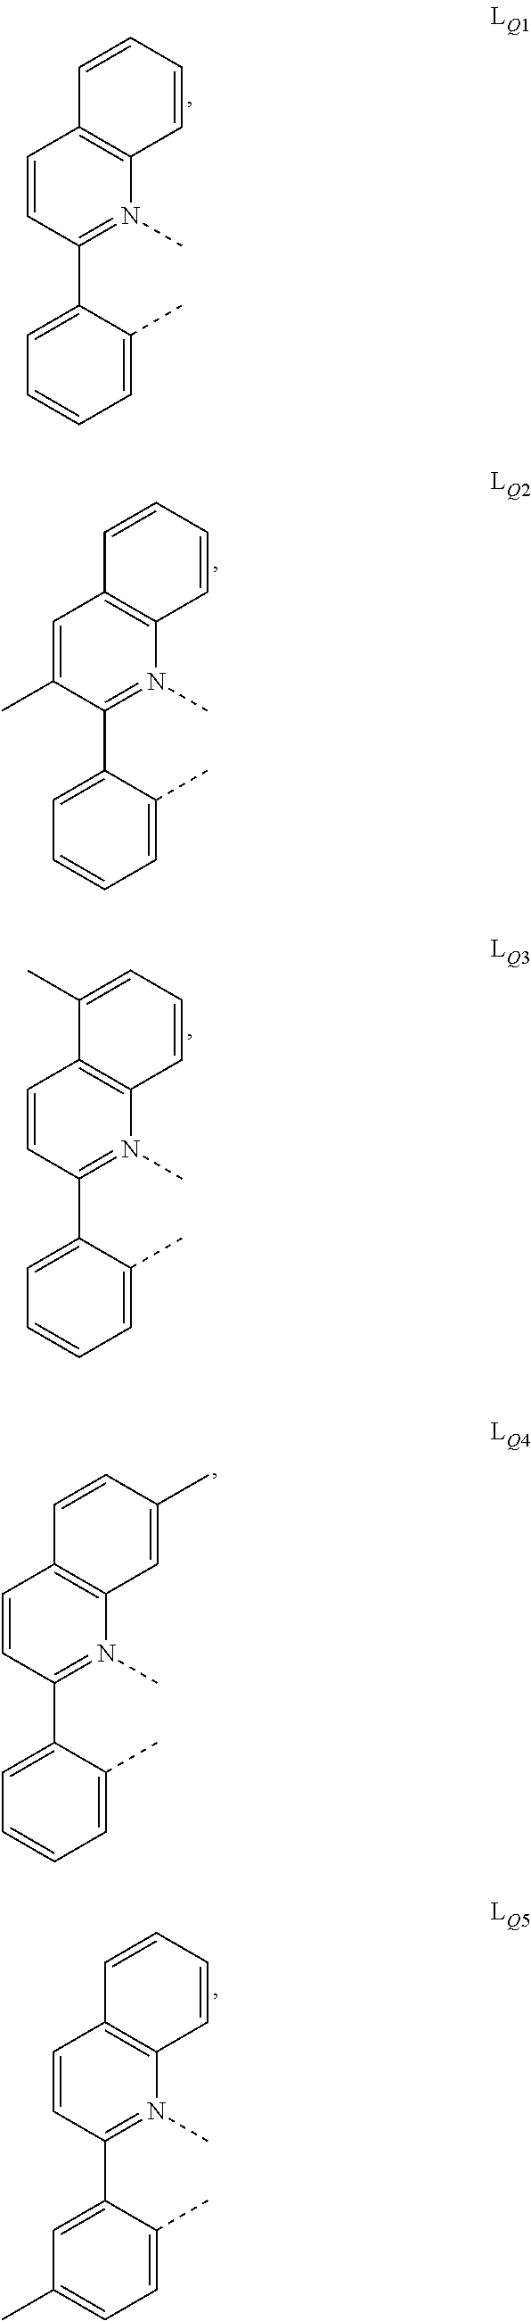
C1=CC(C2=CC=CC=C2C)=N(C)C2=C1C=CC=C2.C1=C(C)C(C2=CC=CC=C2C)=N(C)C2=C1C=CC=C2.C1=CC(C2=CC=CC=C2C)=N(C)C2=C1C(C)=CC=C2.C1=CC(C2=CC=CC=C2C)=N(C)C2=C1C=CC(C)=C2.C1=CC(C2=CC(C)=CC=C2C)=N(C)C2=C1C=CC=C2
